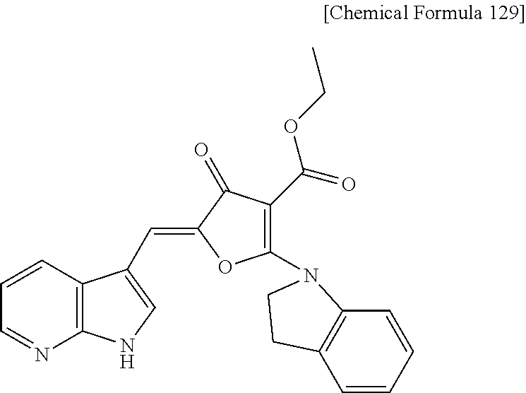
C1=CC2=C(N=C1)NC=C2C=C1OC(N2C3=C(C=CC=C3)CC2)=C(C(=O)OCC)C1=O
